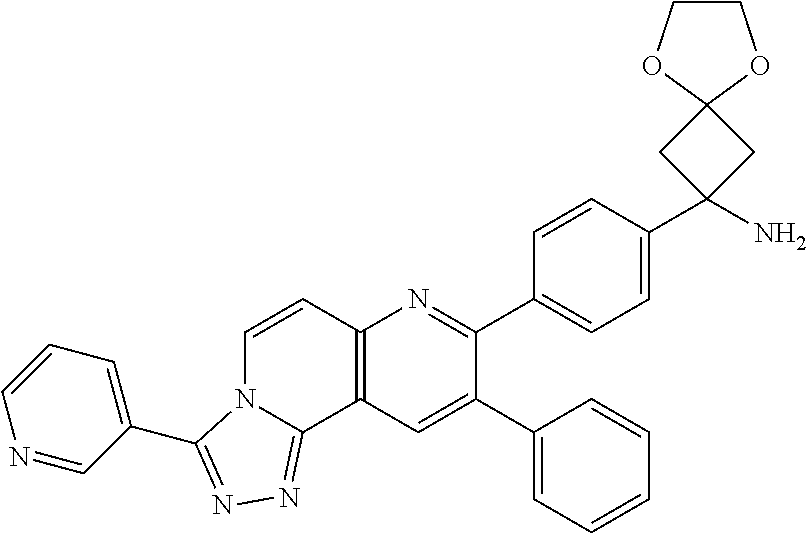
C1(C2=CC3=C(N=C2C2=CC=C(C4(N)CC5(C4)OCCO5)C=C2)C=CN2C3=NN=C2C2=CC=CN=C2)=CC=CC=C1
